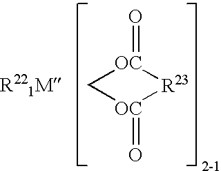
[OC]1(=O)C[OC](=O)[R23]1.[R221M]
